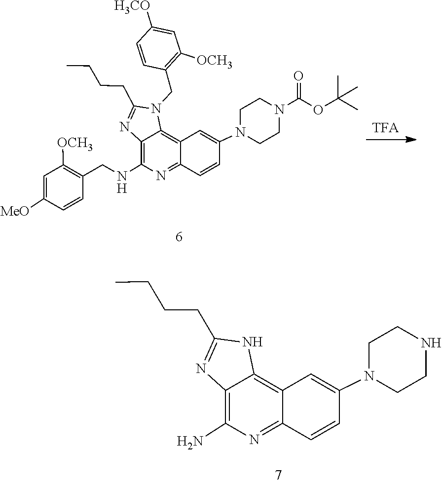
C(C1=NC2=C(NCC3=C([OCH3])C=C([MeO])C=C3)N=C3C(=C2N1CC1=C([OCH3])C=C([H3CO])C=C1)C=C(N1CCN(C(OC(C)(C)C)=O)CC1)C=C3)CCC.C(C1=NC2=C(N)N=C3C(=C2N1)C=C(N1CCNCC1)C=C3)CCC
